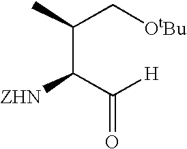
C(C(C([H])=O)[ZHN])(C[OtBu])C
